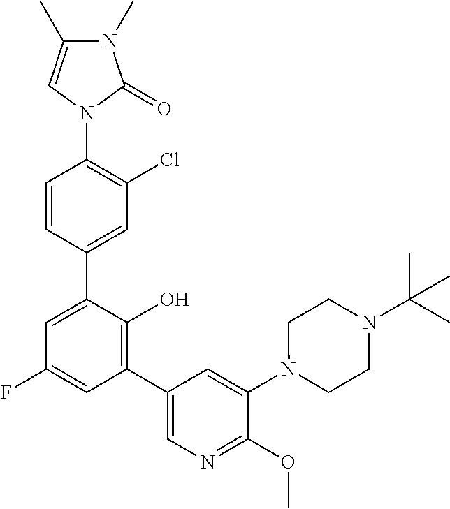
C1=C(C2=CC(Cl)=C(N3C(=O)N(C)C(C)=C3)C=C2)C(O)=C(C2=CN=C(OC)C(N3CCN(C(C)(C)C)CC3)=C2)C=C1F
